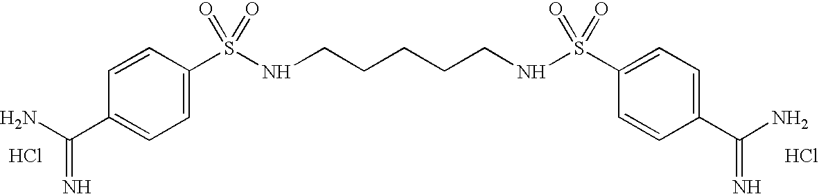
C1=C(S(NCCCCCNS(C2=CC=C(C(N)=N)C=C2)(=O)=O)(=O)=O)C=CC(C(N)=N)=C1.Cl.Cl
